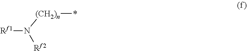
[Rf1]N([(CH2)n]*)[Rf2]
